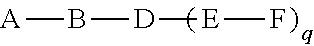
[A]B[D][E]F
